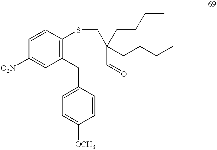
C1([O2N])=CC(CC2=CC=C([OCH3])C=C2)=C(SCC(CCCC)(CCCC)C=O)C=C1
